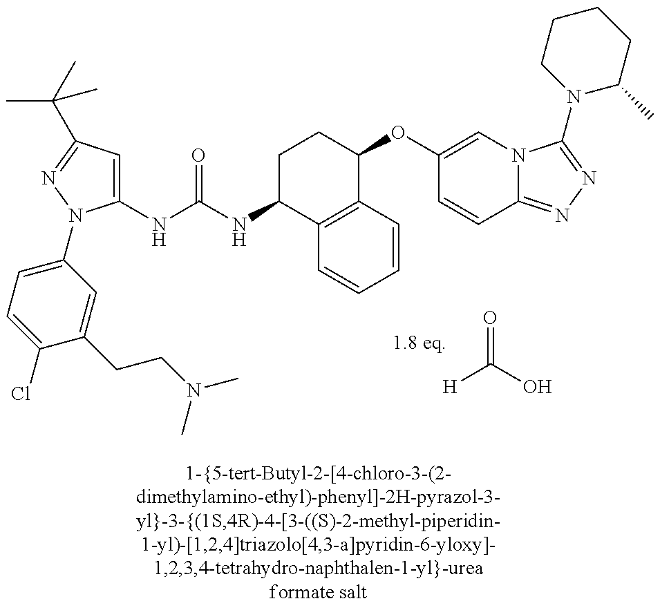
[H]C(=O)O.C1(NC(=O)NC2C3=C(C(OC4=CN5C(=NN=C5N5C(C)CCCC5)C=C4)CC2)C=CC=C3)=CC(C(C)(C)C)=NN1C1=CC=C(Cl)C(CCN(C)C)=C1
